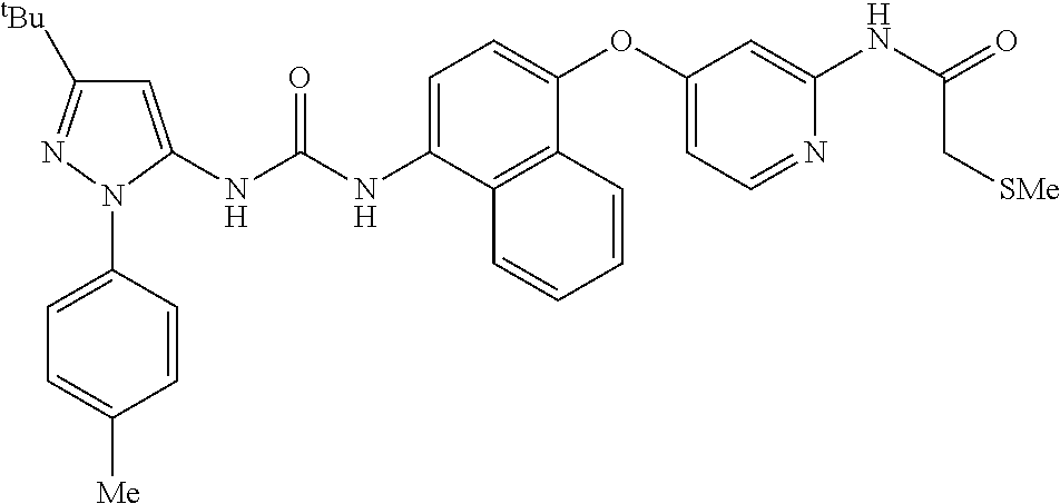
C1=C(NC(NC2=CC([tBu])=NN2C2=CC=C([Me])C=C2)=O)C2=C(C(OC3=CC=NC(NC(=O)C[SMe])=C3)=C1)C=CC=C2
